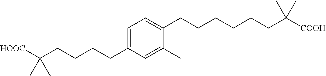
C1=C(CCCCC([HOOC])(C)C)C=C(C)C(CCCCCCC([COOH])(C)C)=C1
